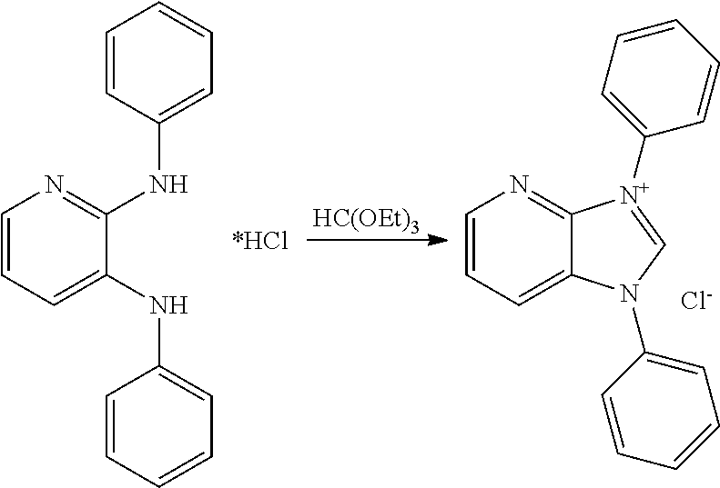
C1=CC=C(NC2=CC=CC=C2)C(NC2=CC=CC=C2)=N1.[HC(OEt)3].C1=CC=C2C(=N1)[N+](C1=CC=CC=C1)=CN2C1=CC=CC=C1.[Cl-]
